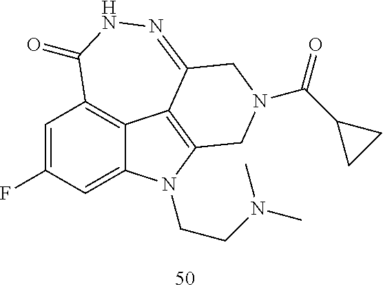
C1=C(F)C=C2C3=C1C(=O)NN=C1C3=C(N2CCN(C)C)CN(C(C2CC2)=O)C1
